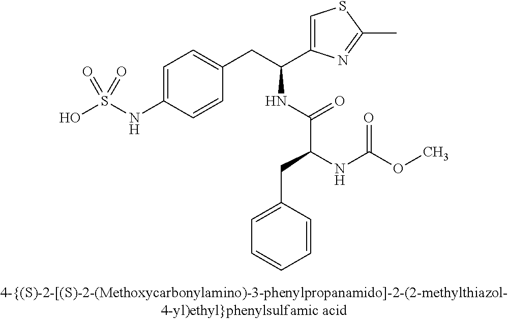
OS(NC1=CC=C(CC(C2=CSC(C)=N2)NC(C(NC(OC)=O)CC2=CC=CC=C2)=O)C=C1)(=O)=O
